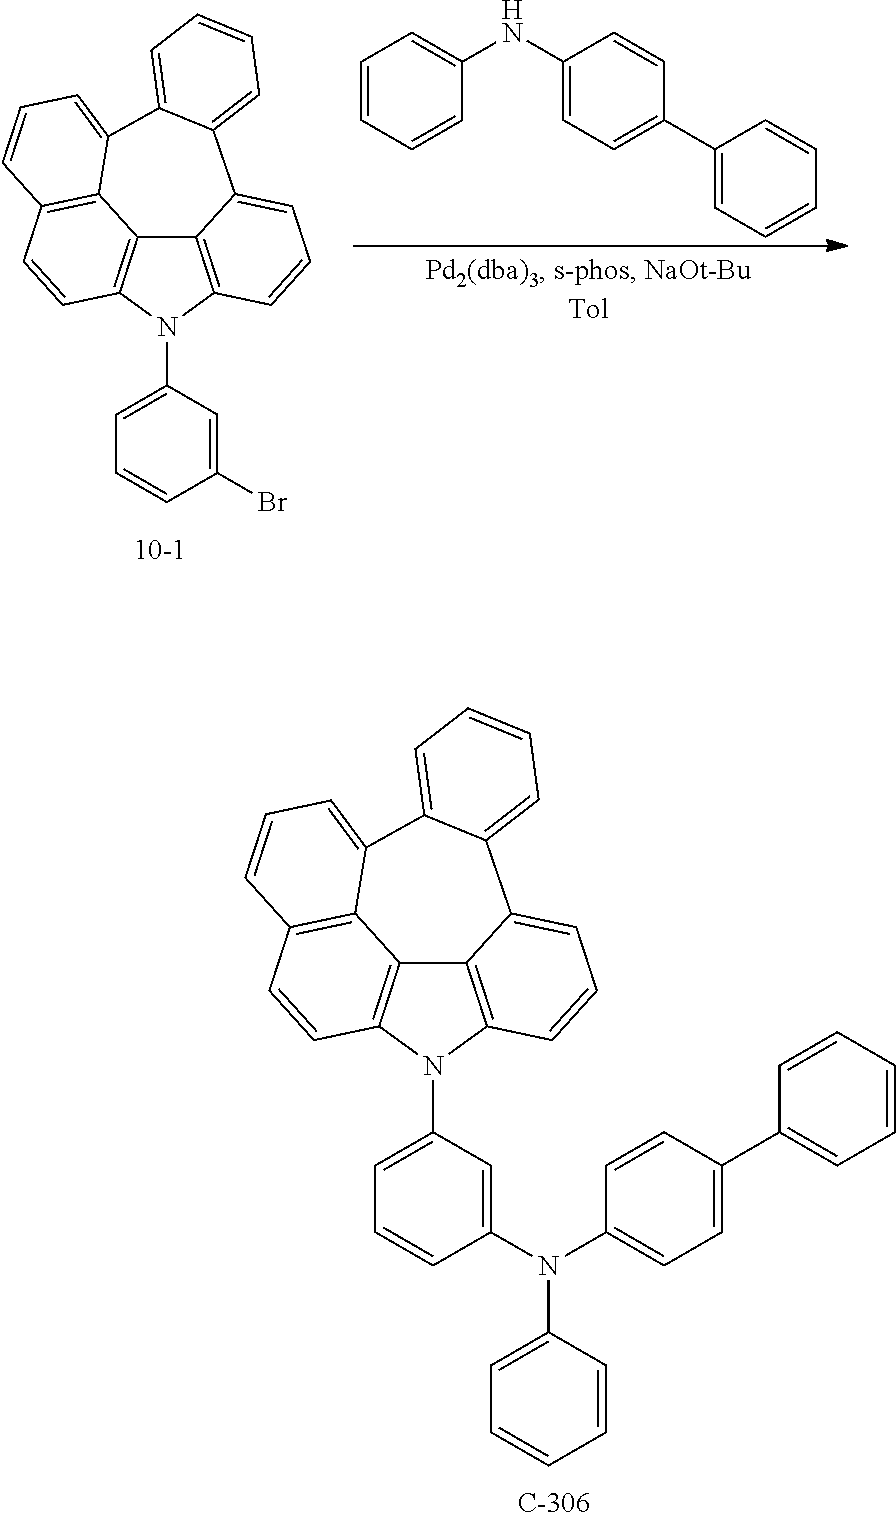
C1=C(N2C3=C4C5=C2C=CC2=C5C(=CC=C2)C2=CC=CC=C2C4=CC=C3)C=C(N(C2=CC=C(C3=CC=CC=C3)C=C2)C2=CC=CC=C2)C=C1.C1=C(N2C3=C4C5=C2C=CC2=C5C(=CC=C2)C2=CC=CC=C2C4=CC=C3)C=C(Br)C=C1.C1=CC=CC(NC2=CC=C(C3=CC=CC=C3)C=C2)=C1
